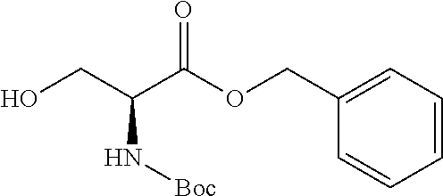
OCC(C(OCC1=CC=CC=C1)=O)N[Boc]
